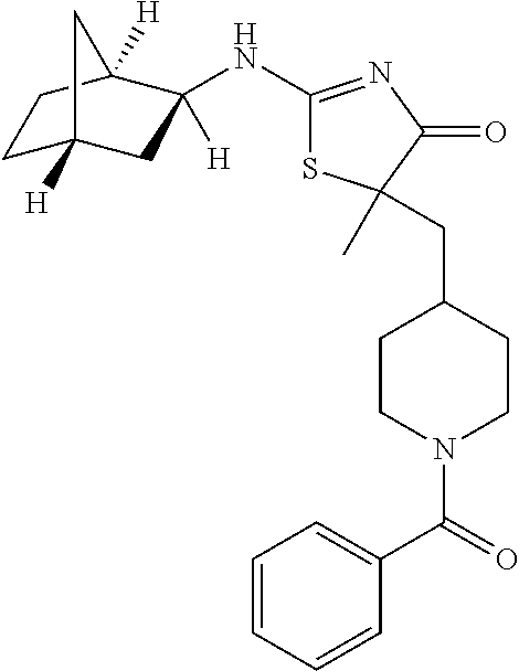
C1C2([H])CC(NC3=NC(=O)C(C)(CC4CCN(C(C5=CC=CC=C5)=O)CC4)S3)([H])C([H])(C1)C2
